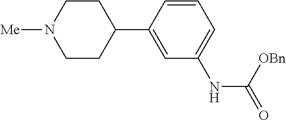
C1=C(C2CCN([Me])CC2)C=CC=C1NC(=O)[OBn]
